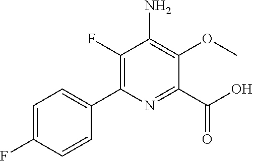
C1(F)=C(C2=CC=C(F)C=C2)N=C(C(O)=O)C(OC)=C1N
